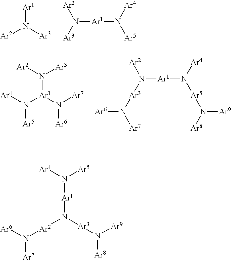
[Ar1]N([Ar2])[Ar3].N([Ar1]N([Ar4])[Ar5])([Ar2])[Ar3].[Ar4]N([Ar1](N([Ar2])[Ar3])N([Ar7])[Ar6])[Ar5].N([Ar1]N([Ar4])[Ar5]N([Ar8])[Ar9])([Ar2])[Ar3]N([Ar7])[Ar6].[Ar3](N([Ar9])[Ar8])N([Ar1]N([Ar4])[Ar5])[Ar2]N([Ar7])[Ar6]
